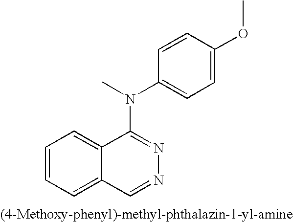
C1=CC=C2C(=C1)C(N(C)C1=CC=C(OC)C=C1)=NN=C2
